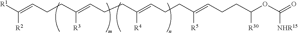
[R1]C(=CCCC(=CCCC(=CCCC(=CCCC(OC(=O)[NHR15])[R30])[R5])[R4])[R3])[R2]
